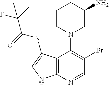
C1CN(C2=C(Br)C=NC3=C2C(NC(=O)C(C)(F)C)=CN3)CC(N)C1
